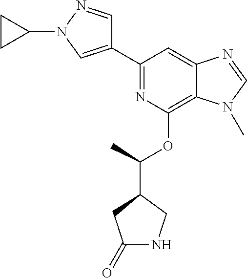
C1(C2=NC(OC(C3CC(=O)NC3)C)=C3C(=C2)N=CN3C)=CN(C2CC2)N=C1
